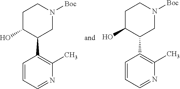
C1C(O)C(C2=C(C)N=CC=C2)CN([Boc])C1.C1C(O)C(C2=C(C)N=CC=C2)CN([Boc])C1
